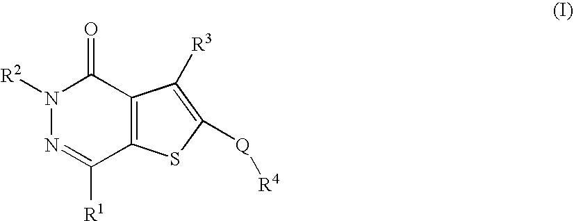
N1([R2])N=C([R1])C2=C(C1=O)C([R3])=C([Q][R4])S2
